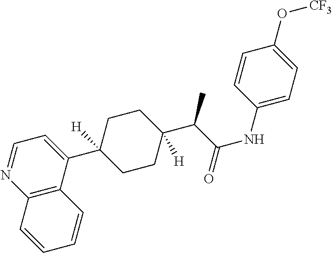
C12=C(C(C3([H])CCC(C(C(NC4=CC=C(O[CF3])C=C4)=O)C)([H])CC3)=CC=N1)C=CC=C2
